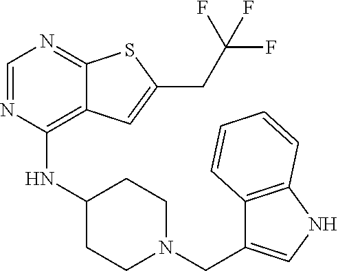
C1=NC(NC2CCN(CC3=CNC4=C3C=CC=C4)CC2)=C2C(=N1)SC(CC(F)(F)F)=C2
